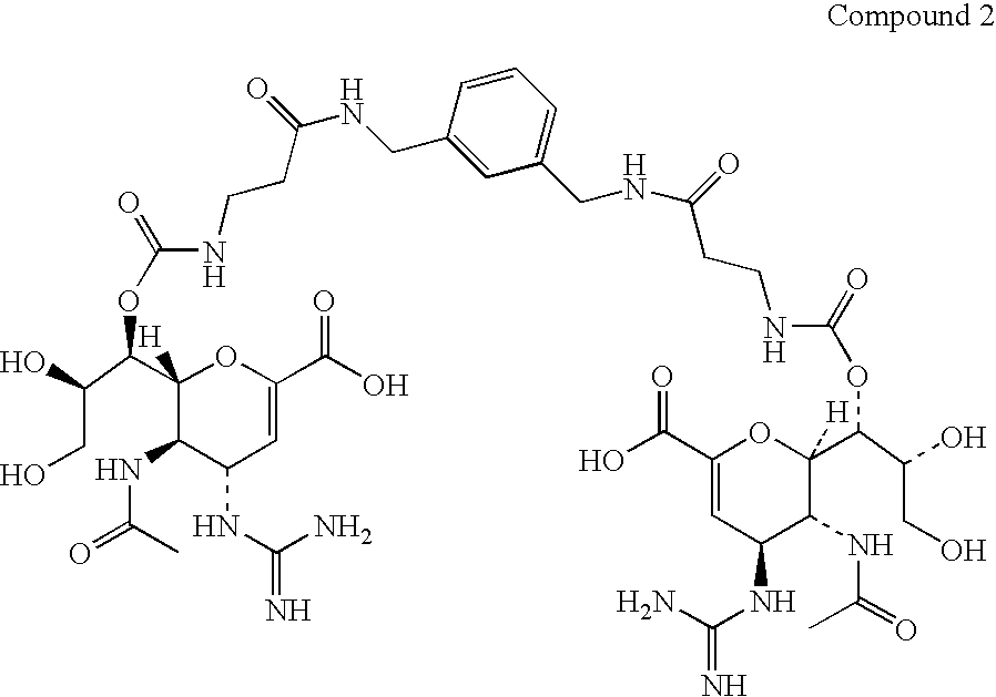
OCC(O)C(C1([H])C(NC(C)=O)C(NC(N)=N)C=C(C(=O)O)O1)OC(NCCC(NCC1=CC(CNC(CCNC(=O)OC(C(CO)O)C2([H])C(NC(C)=O)C(NC(N)=N)C=C(C(=O)O)O2)=O)=CC=C1)=O)=O
